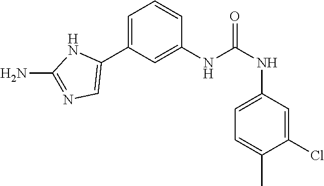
C1(NC(NC2=CC=C(C)C(Cl)=C2)=O)=CC(C2=CN=C(N)N2)=CC=C1
